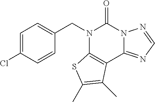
C1(CN2C3=C(C4=NC=NN4C2=O)C(C)=C(C)S3)=CC=C(Cl)C=C1
